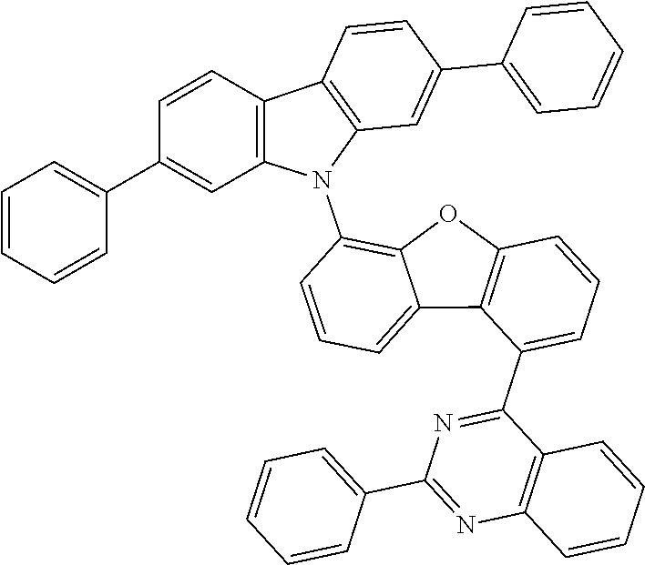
N1=C(C2=CC=CC3=C2C2=CC=CC(N4C5=C(C6=C4C=C(C4=CC=CC=C4)C=C6)C=CC(C4=CC=CC=C4)=C5)=C2O3)C2=C(N=C1C1=CC=CC=C1)C=CC=C2
